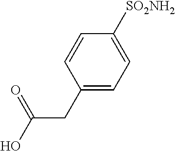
C(C1=CC=C([SO2NH2])C=C1)C(O)=O
